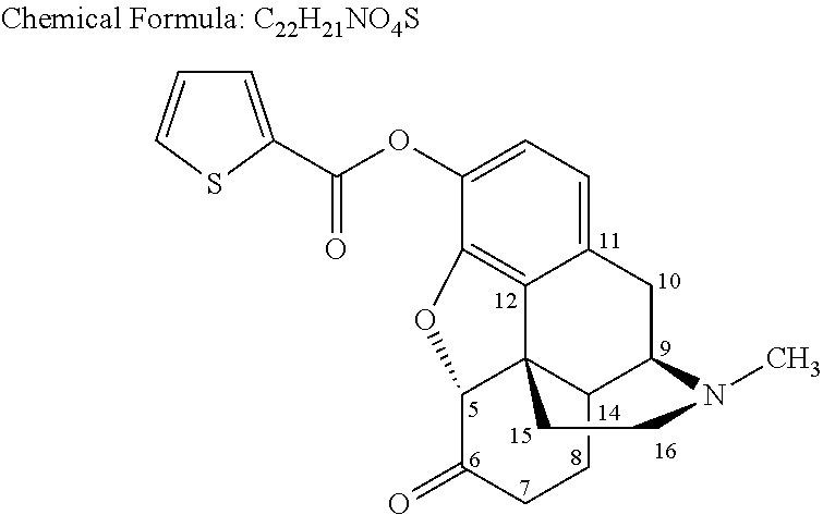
C1(OC(=O)C2=CC=CS2)=CC=C2C3=C1OC1C34C(C(C2)N(C)CC4)CCC1=O
